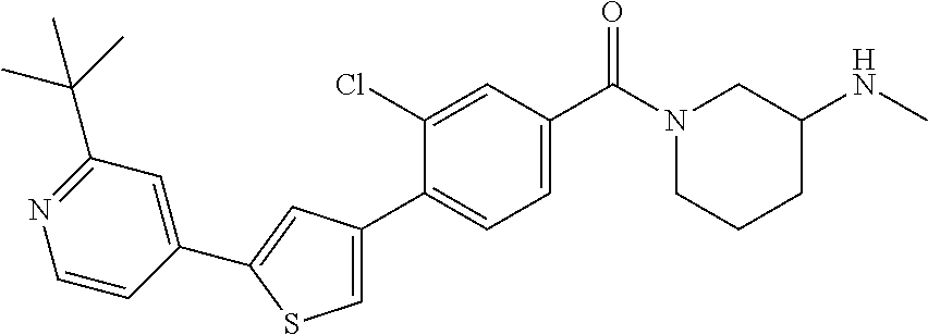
C1(NC)CN(C(C2=CC=C(C3=CSC(C4=CC(C(C)(C)C)=NC=C4)=C3)C(Cl)=C2)=O)CCC1
